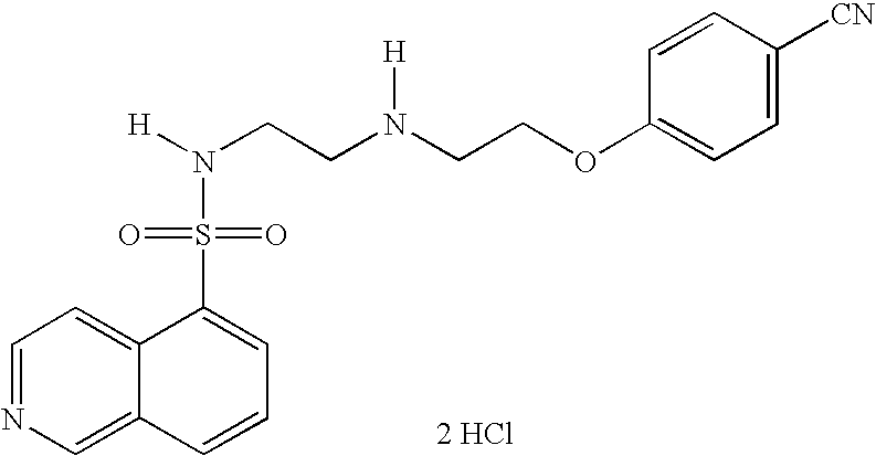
C1=NC=C2C(=C1)C(S(=O)(=O)N([H])CCN(CCOC1=CC=C([CN])C=C1)[H])=CC=C2.[2 HCl]
